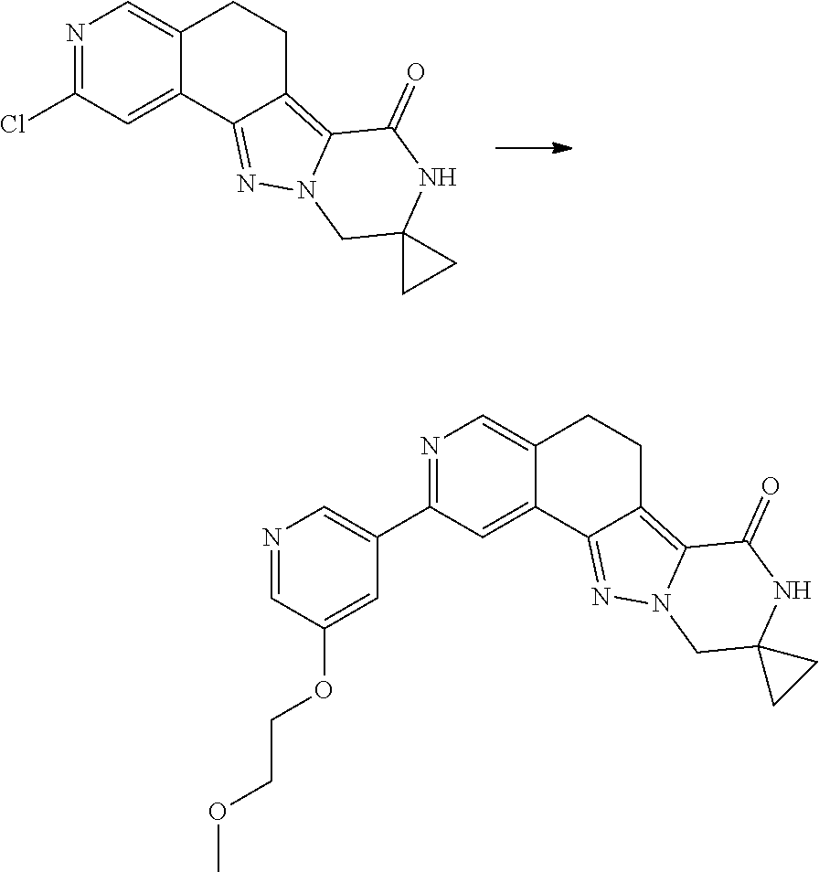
N1=C(Cl)C=C2C(=C1)CCC1=C3N(N=C21)CC1(NC3=O)CC1.N1=C(C2=CN=CC(OCCOC)=C2)C=C2C(=C1)CCC1=C3N(N=C21)CC1(NC3=O)CC1
